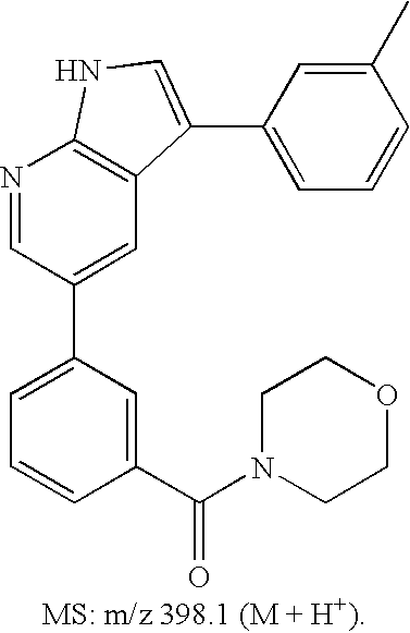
C1=C(C2=CC3=C(N=C2)NC=C3C2=CC=CC(C)=C2)C=C(C(=O)N2CCOCC2)C=C1
